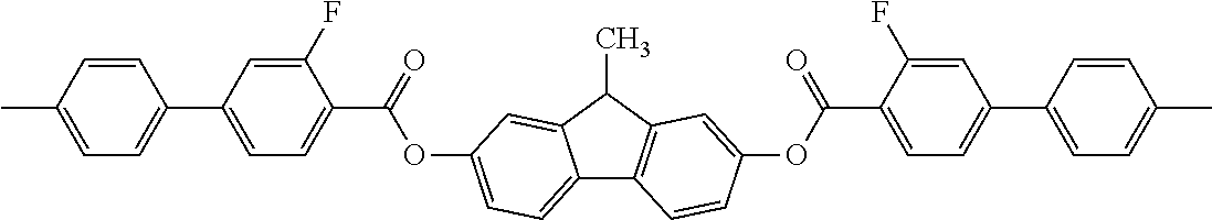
C12=CC=C(OC(C3=CC=C(C4=CC=C(C)C=C4)C=C3F)=O)C=C1C(C)C1=C2C=CC(OC(C2=CC=C(C3=CC=C(C)C=C3)C=C2F)=O)=C1
